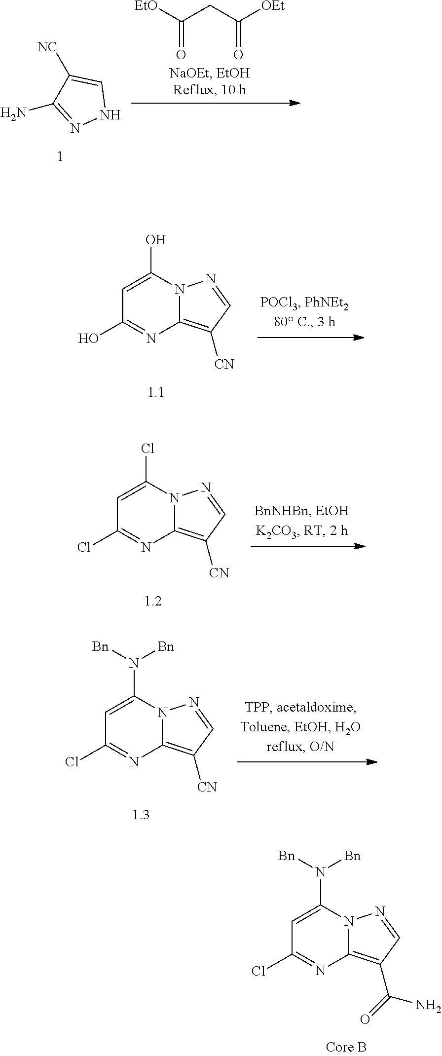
C1=C(N([Bn])[Bn])N2C(=C(C(N)=O)C=N2)N=C1Cl.[EtO]C(CC([OEt])=O)=O.[NC]C1=CNN=C1N.C1=C(O)N2C(=C([CN])C=N2)N=C1O.C1=C(Cl)N2C(=C([CN])C=N2)N=C1Cl.C1=C(N([Bn])[Bn])N2C(=C([CN])C=N2)N=C1Cl
